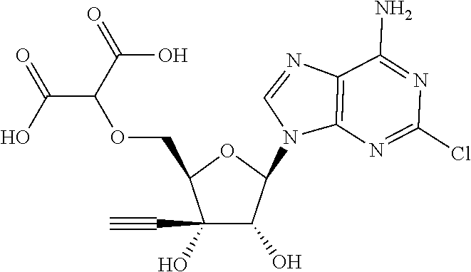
C1(C#C)(O)C(O)C(N2C3=C(N=C2)C(N)=NC(Cl)=N3)OC1COC(C(O)=O)C(O)=O
